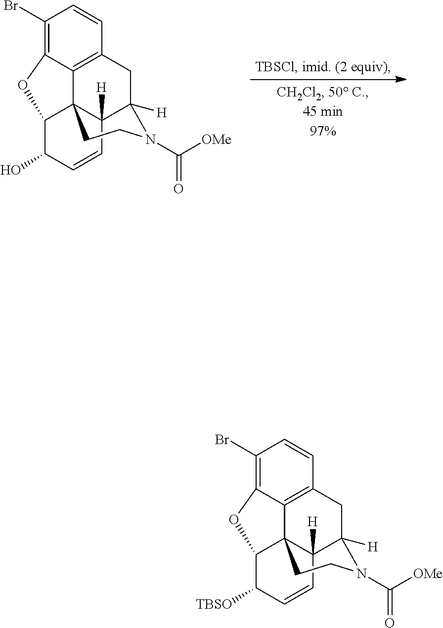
C12([H])C34C5=C(CC1([H])N(C(=O)[OMe])CC3)C=CC(Br)=C5OC4C(O)C=C2.C12([H])C34C5=C(CC1([H])N(C(=O)[OMe])CC3)C=CC(Br)=C5OC4C([TBSO])C=C2
